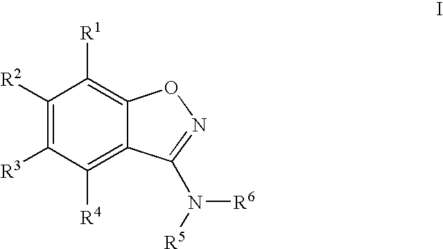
C1([R2])=C([R3])C([R4])=C2C(=C1[R1])ON=C2N([R5])[R6]
